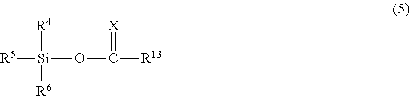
[R5][Si](OC([R13])=[X])([R4])[R6]
